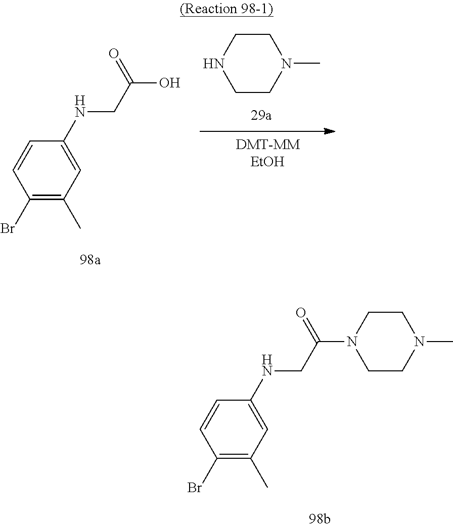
C1(Br)=C(C)C=C(NCC(O)=O)C=C1.C1CN(C)CCN1.C1(Br)=C(C)C=C(NCC(N2CCN(C)CC2)=O)C=C1
